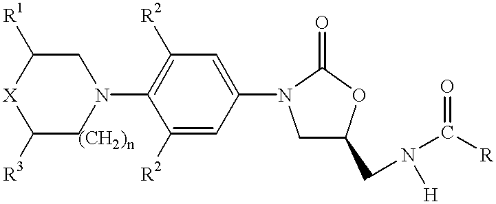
C1([R3])CN(C2=C([R2])C=C(N3CC(CN(C([R])=O)[H])OC3=O)C=C2[R2])CC([R1])[X]1
